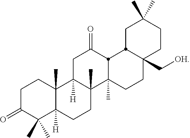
C1C(=O)C(C)(C)C2([H])C(C)(C1)C1([H])C(C)(CC2)C2(C)CCC3(C[OH])CCC(C)(C)CC3C2C(=O)C1
